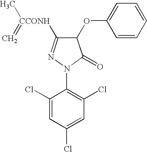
N1(C2=C(Cl)C=C(Cl)C=C2Cl)C(=O)C(OC2=CC=CC=C2)C([CCONH](=C)C)=N1
